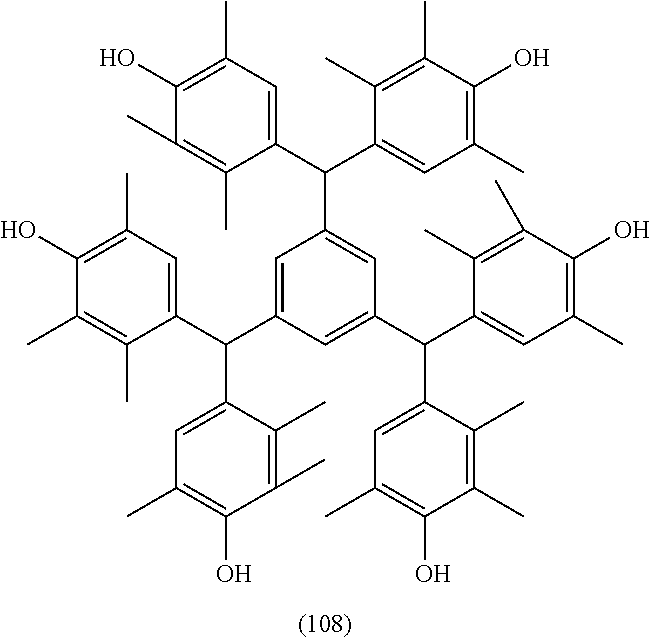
C1(C(C2=CC(C)=C(O)C(C)=C2C)C2=CC(C(C3=CC(C)=C(O)C(C)=C3C)C3=CC(C)=C(O)C(C)=C3C)=CC(C(C3=CC(C)=C(O)C(C)=C3C)C3=CC(C)=C(O)C(C)=C3C)=C2)=CC(C)=C(O)C(C)=C1C
